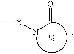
[X](NC=O)C
